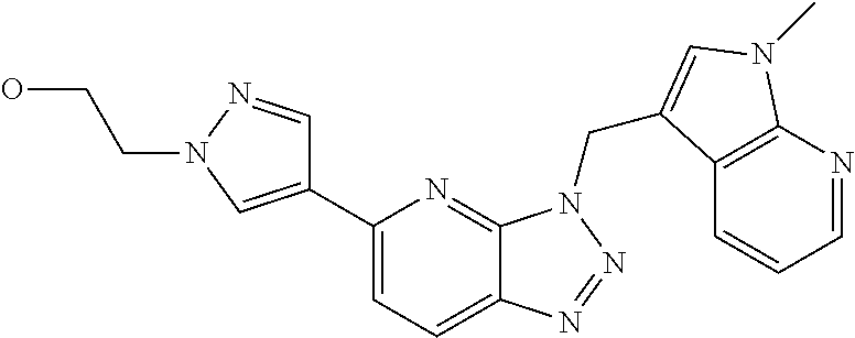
C1(C2=CN(CCO)N=C2)=CC=C2C(=N1)N(CC1=CN(C)C3=C1C=CC=N3)N=N2
